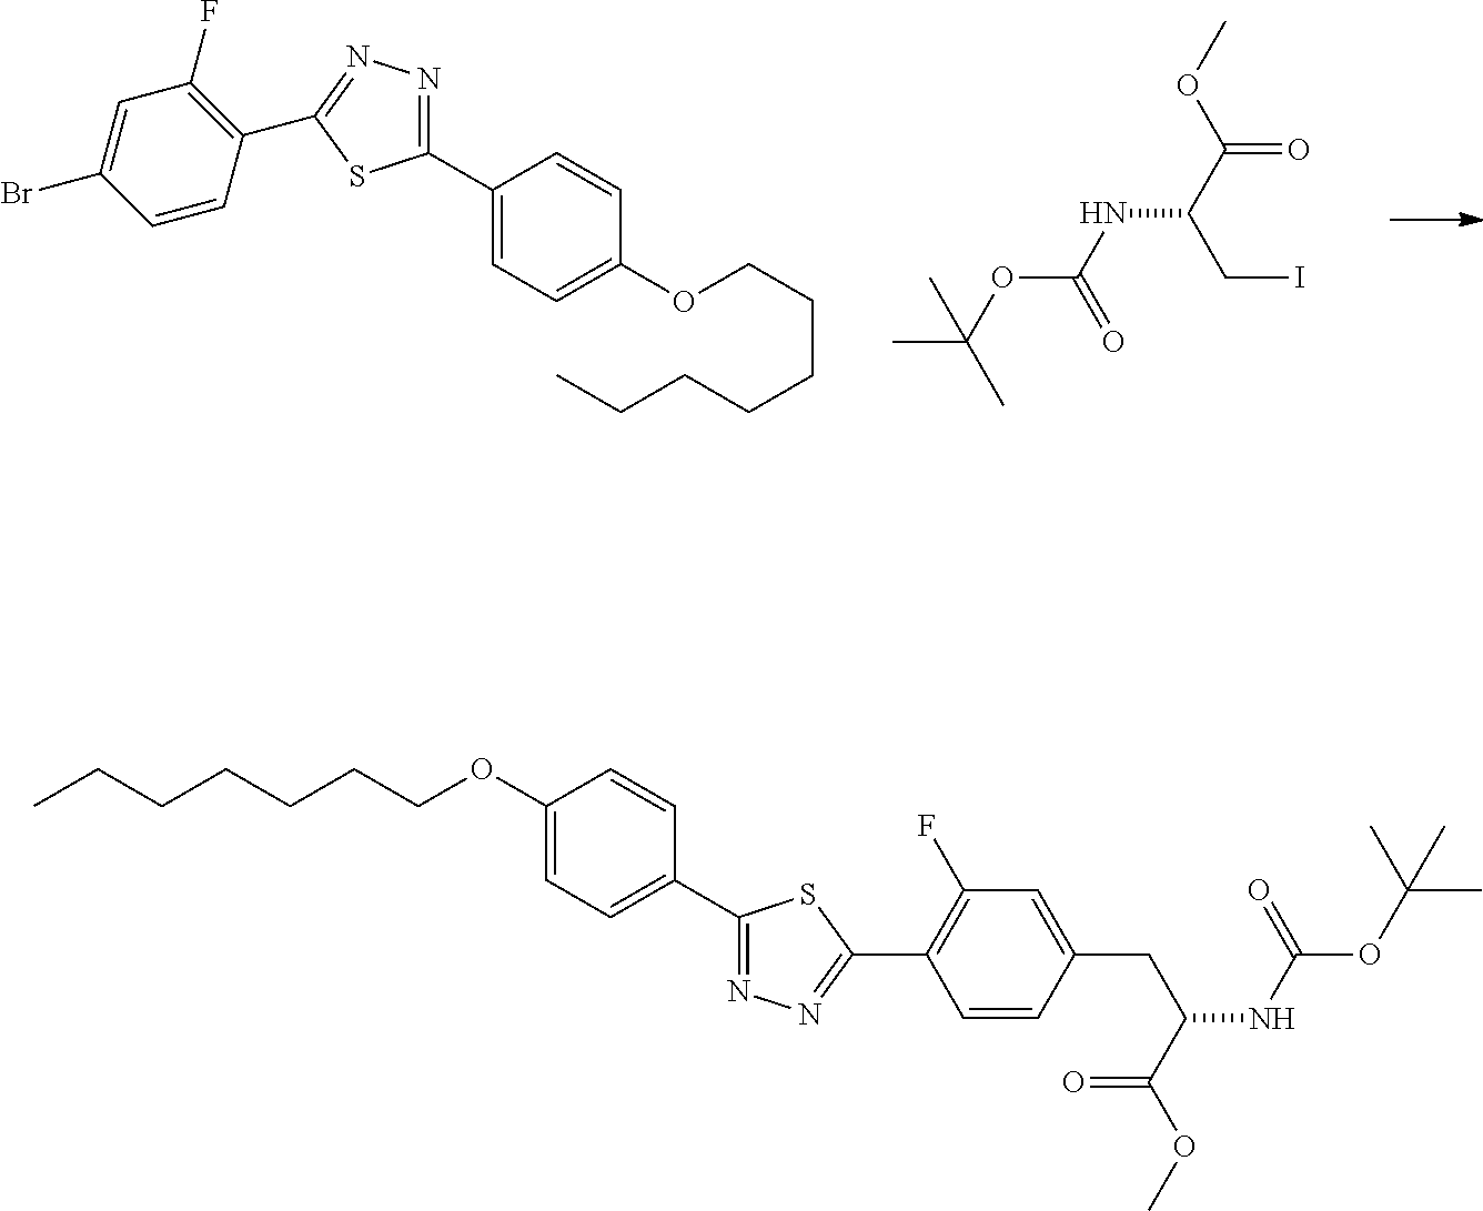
COC(C(CI)NC(OC(C)(C)C)=O)=O.C1=C(Br)C=CC(C2=NN=C(C3=CC=C(OCCCCCCC)C=C3)S2)=C1F.CCCCCCCOC1=CC=C(C2=NN=C(C3=C(F)C=C(CC(C(=O)OC)NC(=O)OC(C)(C)C)C=C3)S2)C=C1
